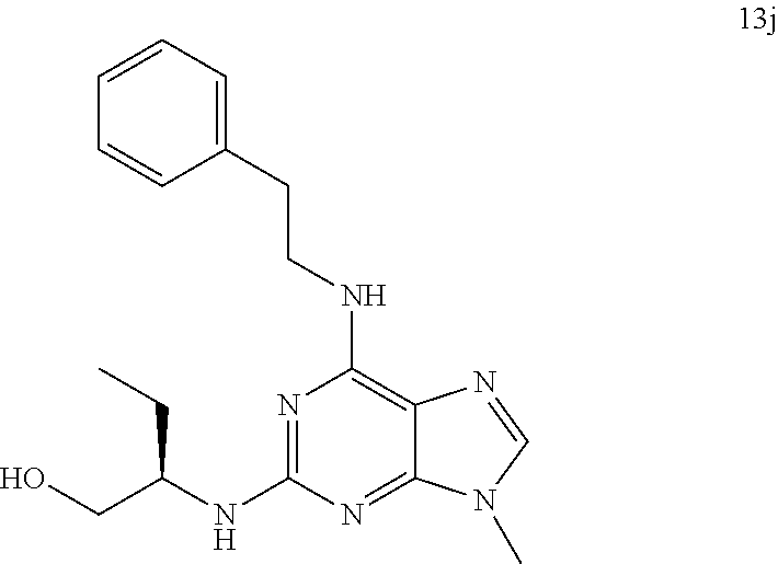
N1=C(NC(CO)CC)N=C2C(=C1NCCC1=CC=CC=C1)N=CN2C
